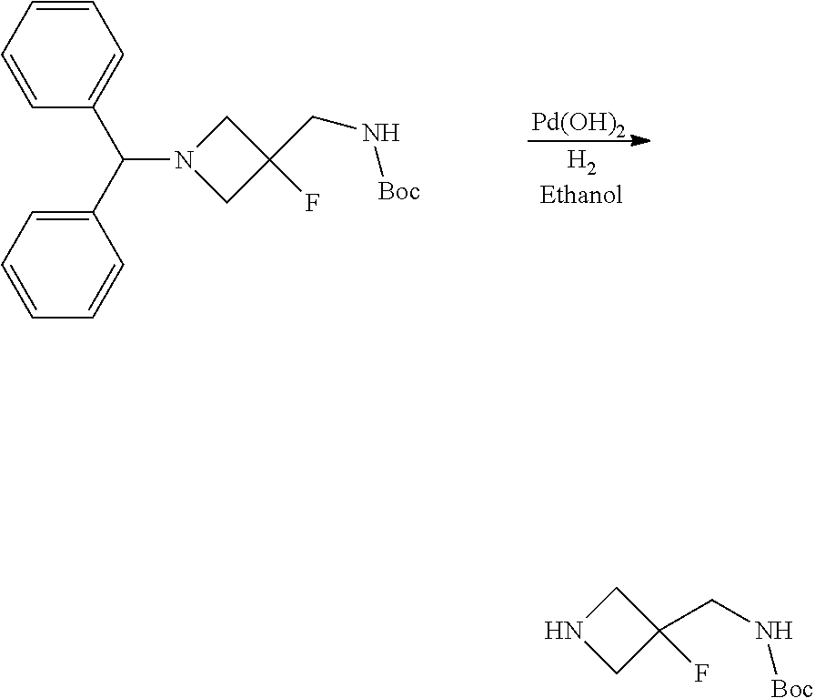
C1=CC=CC=C1C(C1=CC=CC=C1)N1CC(CN[Boc])(F)C1.[Pd(OH)2].N1CC(F)(CN[Boc])C1
